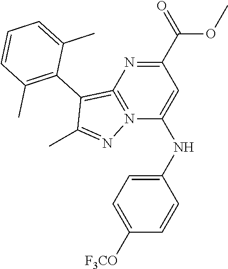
C1=C([F3CO])C=CC(NC2=CC(C(=O)OC)=NC3=N2N=C(C)C=3C2=C(C)C=CC=C2C)=C1
